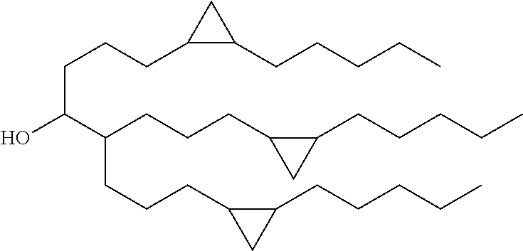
C(C(C(CCCC1CC1CCCCC)CCCC1CC1CCCCC)O)CCC1C(CCCCC)C1
